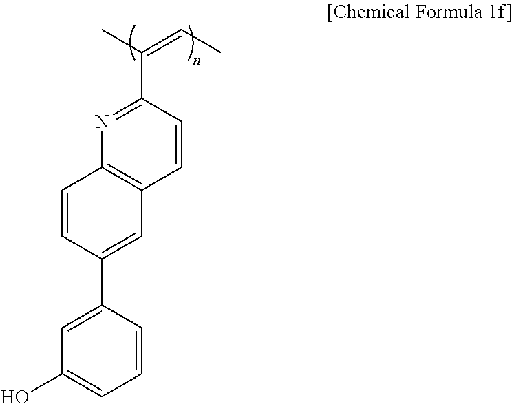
C(C1=NC2=C(C=C1)C=C(C1=CC(O)=CC=C1)C=C2)(C)=CC
